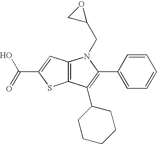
C12=C(C(C3CCCCC3)=C(C3=CC=CC=C3)N1CC1OC1)SC(C(=O)O)=C2
